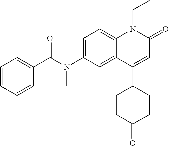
N(C1=CC=C2C(=C1)C(C1CCC(=O)CC1)=CC(=O)N2CC)(C(C1=CC=CC=C1)=O)C
